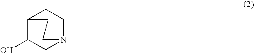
C1C(O)C2CCN1CC2
